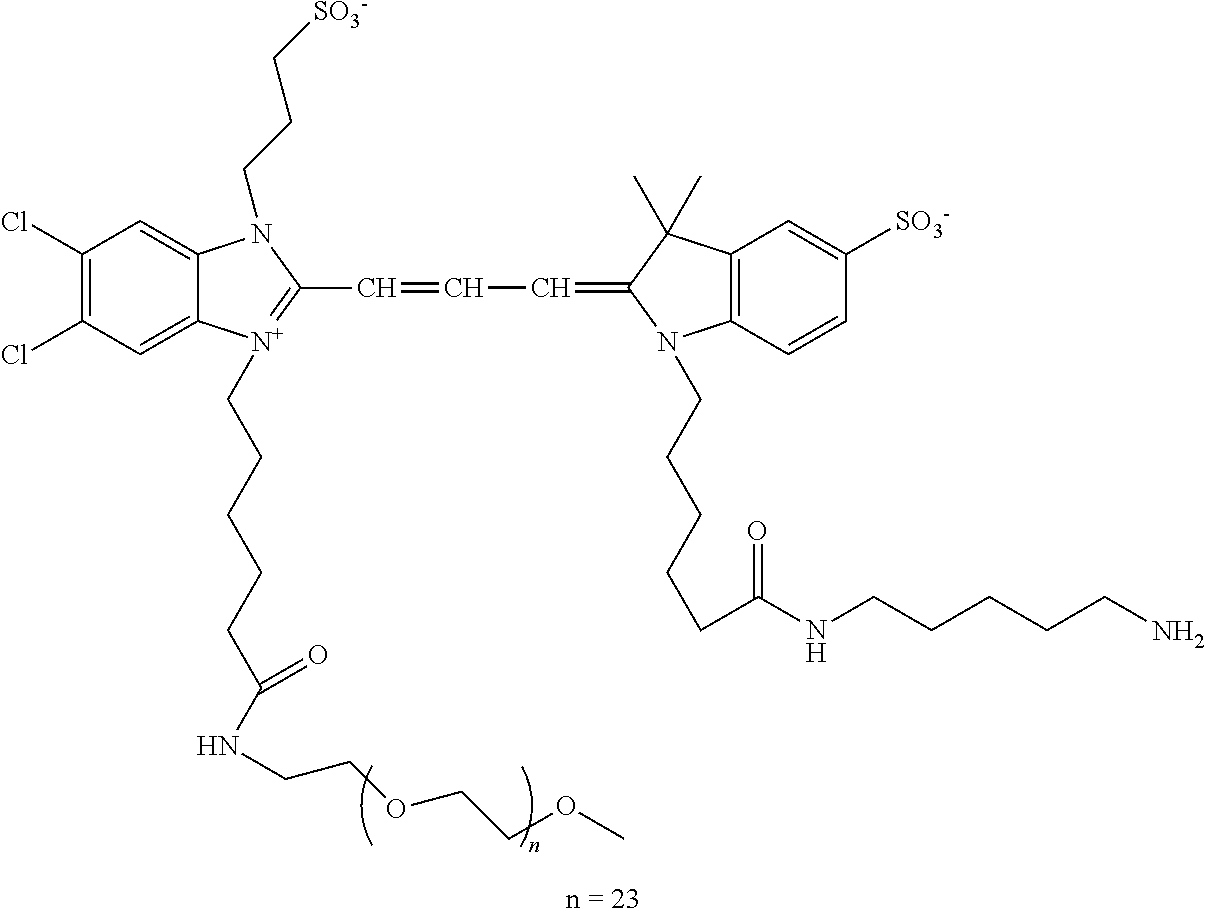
C1(Cl)=C(Cl)C=C2C(=C1)N(CCC[SO3-])C(C=CC=C1N(CCCCCC(NCCCCCN)=O)C3=C(C=C([SO3-])C=C3)C1(C)C)=[N+]2CCCCCC(NCCOCCOC)=O
